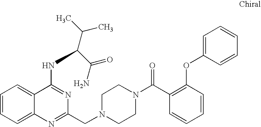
C1=CC=C2C(=C1)C(NC(C(C)C)C(N)=O)=NC(CN1CCN(C(C3=C(OC4=CC=CC=C4)C=CC=C3)=O)CC1)=N2
